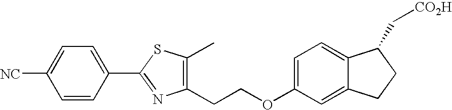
C1(CCOC2=CC=C3C(=C2)CCC3C[CO2H])=C(C)SC(C2=CC=C([NC])C=C2)=N1
